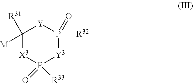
C1([M])([R31])[X3]P(=O)([R33])[Y3]P([R32])(=O)[Y]1
